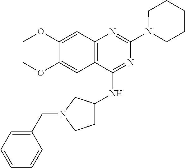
C12=C(C(NC3CCN(CC4=CC=CC=C4)C3)=NC(N3CCCCC3)=N1)C=C(OC)C(OC)=C2
